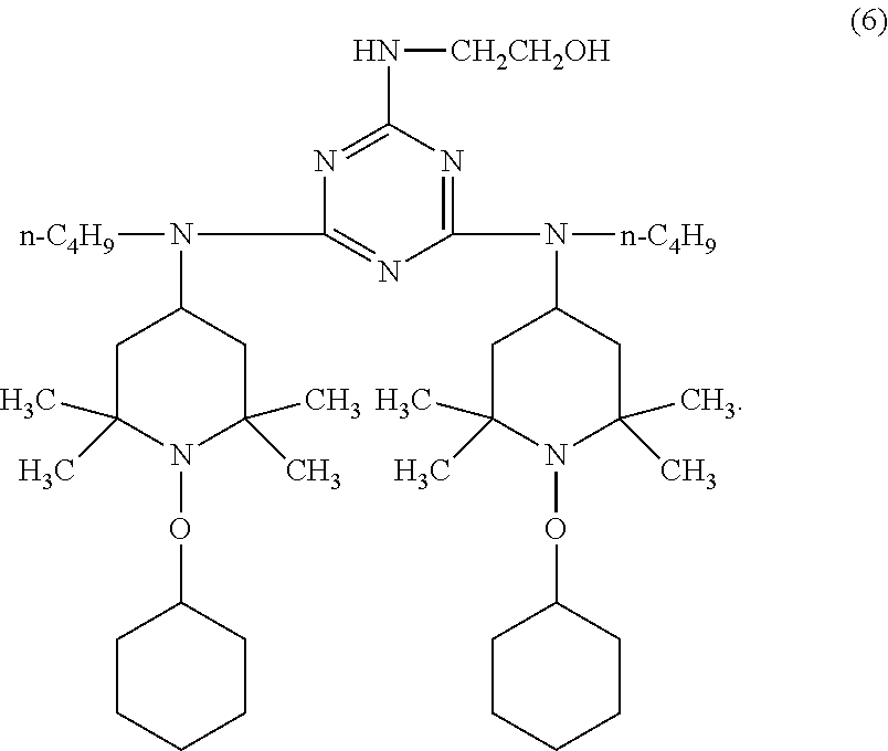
[n-C4H9]N(C1CC(C)(C)N(OC2CCCCC2)C(C)(C)C1)C1=NC(N(C2CC(C)(C)N(OC3CCCCC3)C(C)(C)C2)[n-C4H9])=NC(N[CH2CH2OH])=N1
